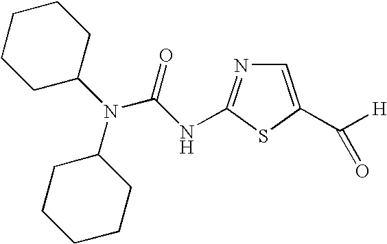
C1=C(C([H])=O)SC(NC(N(C2CCCCC2)C2CCCCC2)=O)=N1
